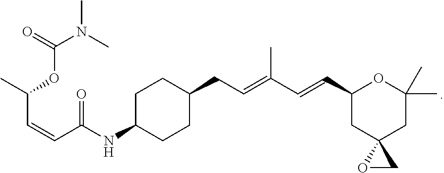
O=C(OC(C=CC(NC1CCC(CC=C(C=CC2CC3(CC(C)(C)O2)OC3)C)CC1)=O)C)N(C)C
